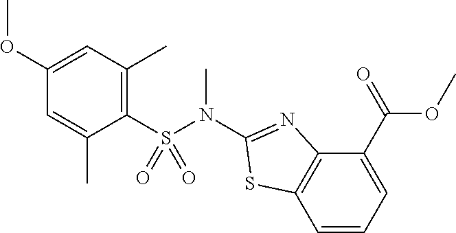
C1(S(N(C2=NC3=C(S2)C=CC=C3C(OC)=O)C)(=O)=O)=C(C)C=C(OC)C=C1C
